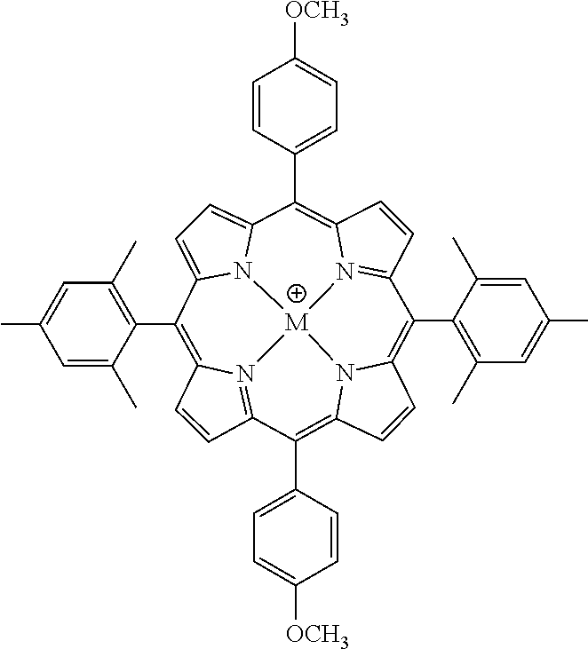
C1=CC2=N3C1=C(C1=C(C)C=C(C)C=C1C)C1=CC=C4N1[M]31N3=C(C=CC3=C4C3=CC=C([OCH3])C=C3)C(C3=C(C)C=C(C)C=C3C)=C3C=CC(=C2C2=CC=C([OCH3])C=C2)N31
